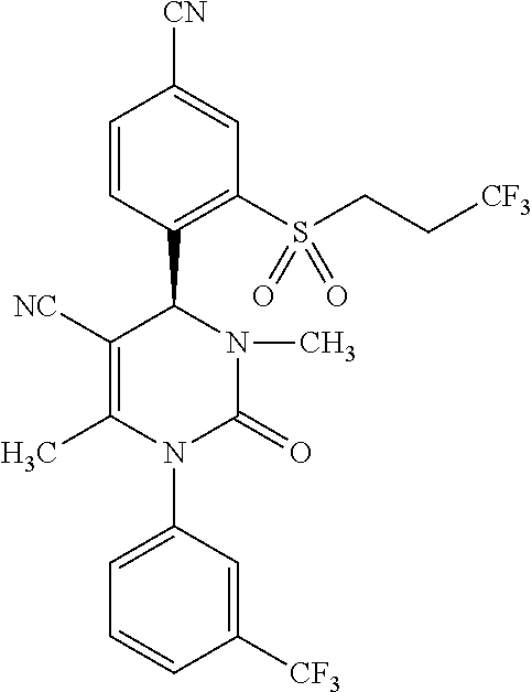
C1=CC(C2C([NC])=C(C)N(C3=CC=CC([CF3])=C3)C(=O)N2C)=C(S(CC[CF3])(=O)=O)C=C1[CN]
